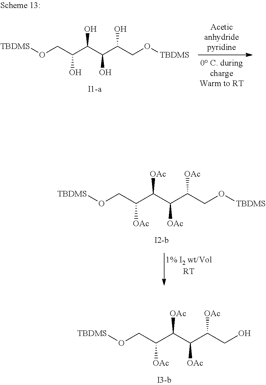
[TBDMS]OCC(C(C(C(CO)[OAc])[OAc])[OAc])[OAc].[TBDMS]OCC(C(C(C(CO[TBDMS])[OAc])[OAc])[OAc])[OAc].[TBDMS]OCC(C(C(C(CO[TBDMS])O)O)O)O
